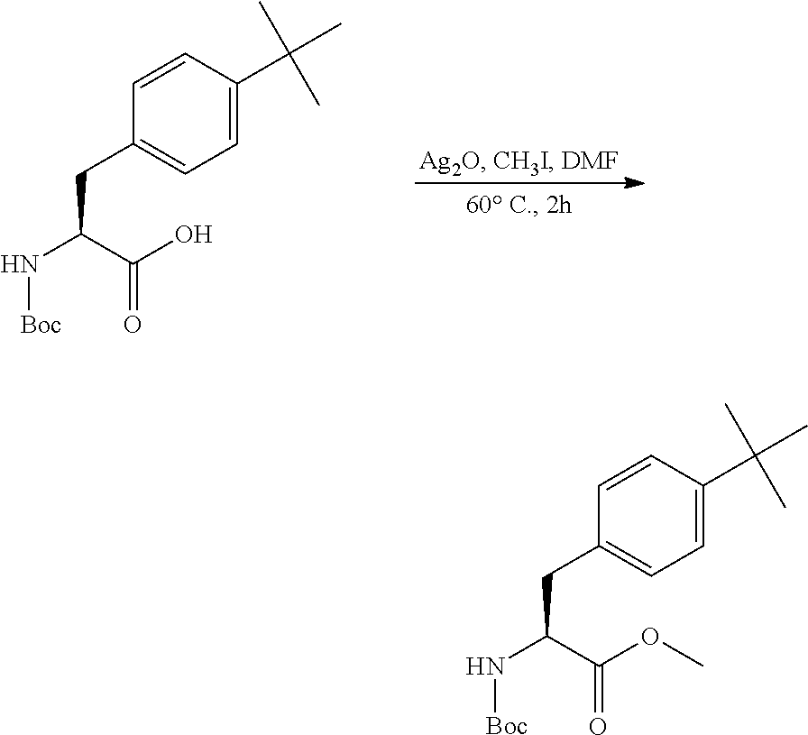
C1=CC(C(C)(C)C)=CC=C1CC(N[Boc])C(OC)=O.C1=CC(C(C)(C)C)=CC=C1CC(N[Boc])C(O)=O
